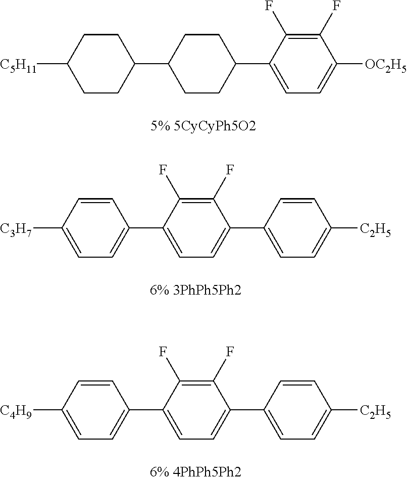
[C5H11]C1CCC(C2CCC(C3=CC=C([OC2H5])C(F)=C3F)CC2)CC1.[C3H7]C1=CC=C(C2=CC=C(C3=CC=C([C2H5])C=C3)C(F)=C2F)C=C1.[C4H9]C1=CC=C(C2=CC=C(C3=CC=C([C2H5])C=C3)C(F)=C2F)C=C1
